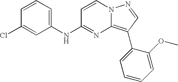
C1(NC2=NC3=C(C4=CC=CC=C4OC)C=NN3C=C2)=CC=CC(Cl)=C1
